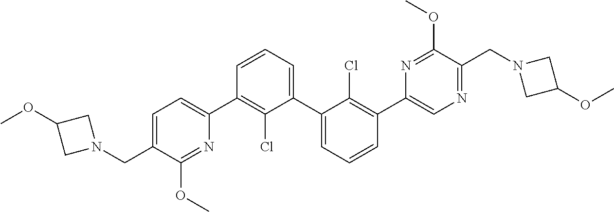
C1=C(CN2CC(OC)C2)C(OC)=NC(C2=C(Cl)C(C3=CC=CC(C4=CN=C(CN5CC(OC)C5)C(OC)=N4)=C3Cl)=CC=C2)=C1
